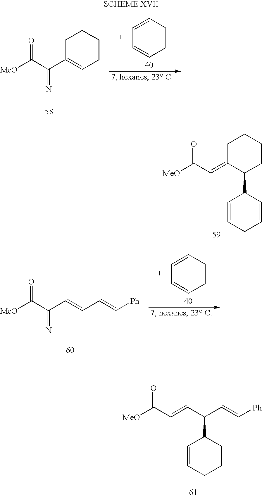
C1=CCCC=C1.[MeO]C(C(C1=CCCCC1)=N)=O.[MeO]C(C=C1C(C2C=CCC=C2)CCCC1)=O.C1=CCCC=C1.[MeO]C(C(C=CC=C[Ph])=N)=O.[MeO]C(C=CC(C=C[Ph])C1C=CCC=C1)=O
